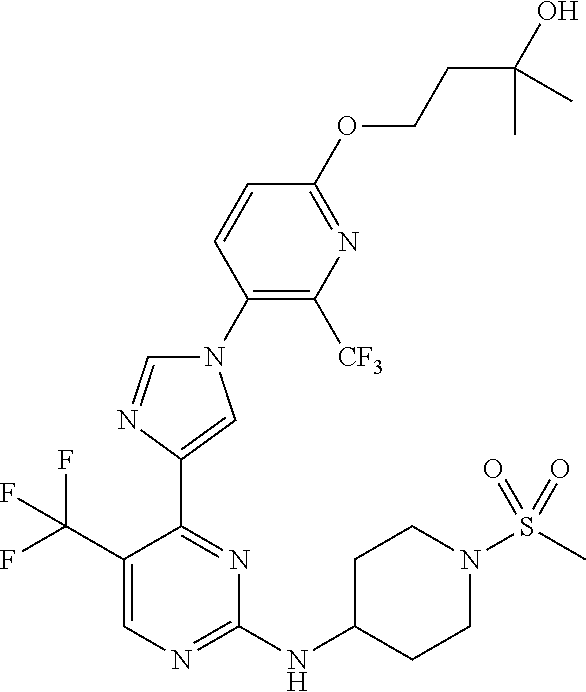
C1(N2C=NC(C3=NC(NC4CCN(S(C)(=O)=O)CC4)=NC=C3C(F)(F)F)=C2)=C([CF3])N=C(OCCC(O)(C)C)C=C1
